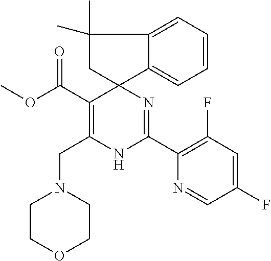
C(C1=C(CN2CCOCC2)NC(C2=C(F)C=C(F)C=N2)=NC12CC(C)(C)C1=CC=CC=C21)(=O)OC
